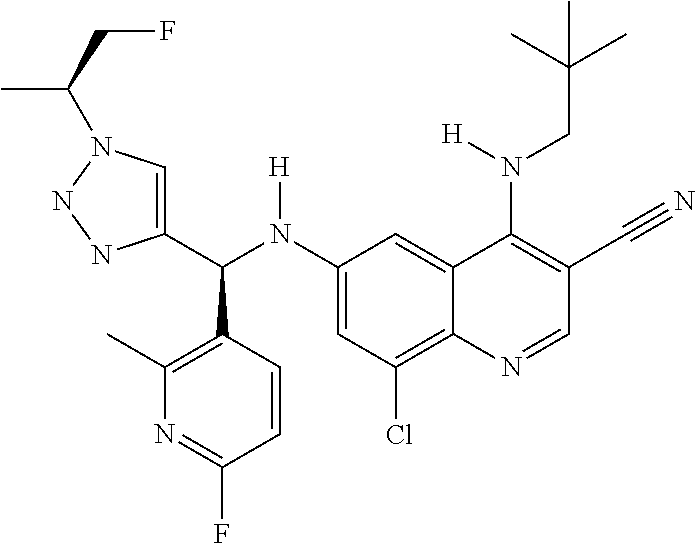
C1(N(C(C2=CN(C(CF)C)NN2)C2=C(C)N=C(F)C=C2)[H])=CC(Cl)=C2C(=C1)C(N(CC(C)(C)C)[H])=C(C#N)C=N2
